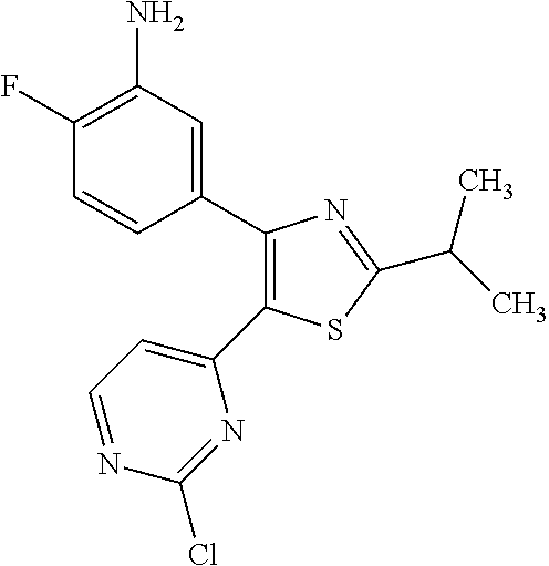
C1(F)=C(N)C=C(C2=C(C3=CC=NC(Cl)=N3)SC(C(C)C)=N2)C=C1
